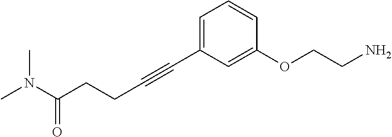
CN(C(CCC#CC1=CC=CC(OCCN)=C1)=O)C
